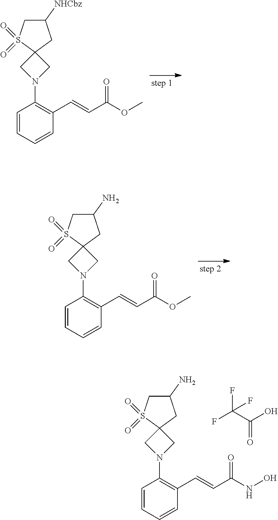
C1([NHCbz])CS(=O)(=O)C2(C1)CN(C1=C(C=CC(OC)=O)C=CC=C1)C2.C1(N)CS(=O)(=O)C2(C1)CN(C1=C(C=CC(OC)=O)C=CC=C1)C2.C1(N)CS(=O)(=O)C2(C1)CN(C1=C(C=CC(NO)=O)C=CC=C1)C2.FC(C(O)=O)(F)F
